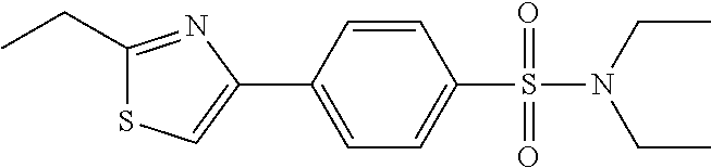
C1(CC)=NC(C2=CC=C(S(=O)(=O)N(CC)CC)C=C2)=CS1
